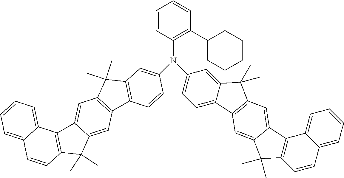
C1=CC(N(C2=CC3=C(C=C2)C2=C(C3(C)C)C=C3C(=C2)C(C)(C)C2=C3C3=CC=CC=C3C=C2)C2=CC=C3C(=C2)C(C)(C)C2=C3C=C3C(=C2)C2=C(C3(C)C)C=CC3=CC=CC=C23)=C(C2CCCCC2)C=C1
